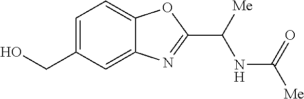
C1=C(CO)C=C2C(=C1)OC(C([Me])NC([Me])=O)=N2
